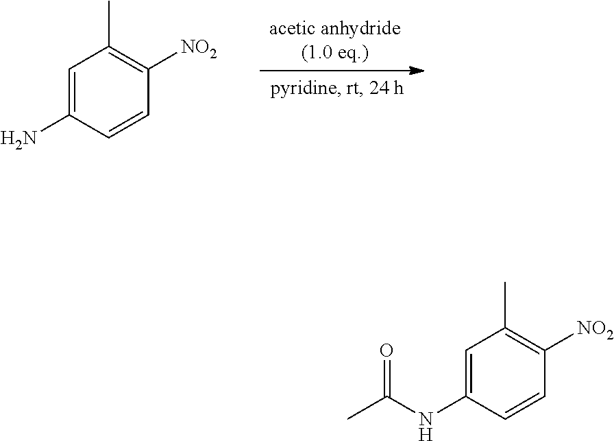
C1=C(N)C=CC([NO2])=C1C.C1=C(NC(C)=O)C=CC([NO2])=C1C
